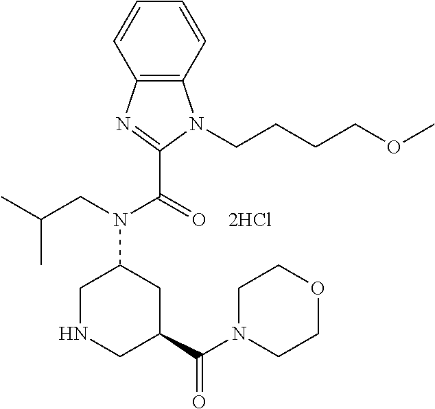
C1NCC(C(=O)N2CCOCC2)CC1N(C(C1=NC2=C(C=CC=C2)N1CCCCOC)=O)CC(C)C
